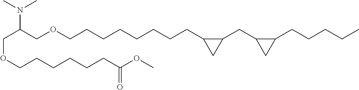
C(C(COCCCCCCCCC1C(CC2C(CCCCC)C2)C1)N(C)C)OCCCCCCC(OC)=O
